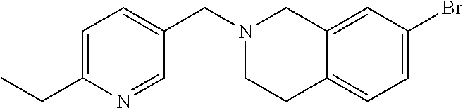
C12=CC(Br)=CC=C1CCN(CC1=CC=C(CC)N=C1)C2
